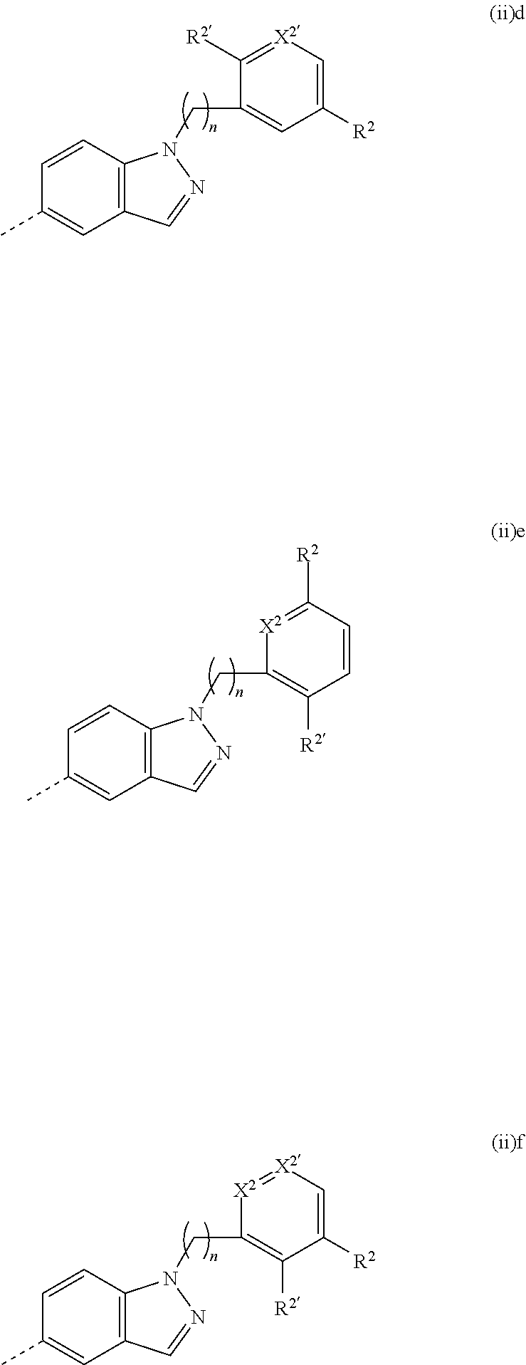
CC1=CC2=C(C=C1)N(CC1=CC([R2])=C[X2]=C1[R2])N=C2.CC1=CC2=C(C=C1)N(CC1=C([R2])C=CC([R2])=[X2]1)N=C2.CC1=CC2=C(C=C1)N(CC1=C([R2])C([R2])=C[X2]=[X2]1)N=C2
